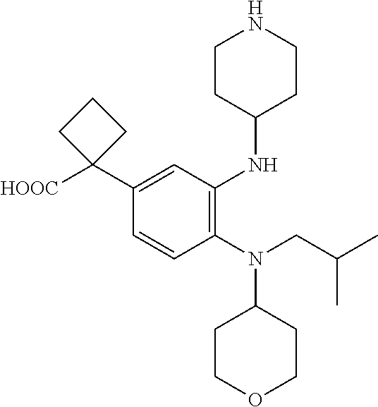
C1=CC(N(CC(C)C)C2CCOCC2)=C(NC2CCNCC2)C=C1C1([HOOC])CCC1
